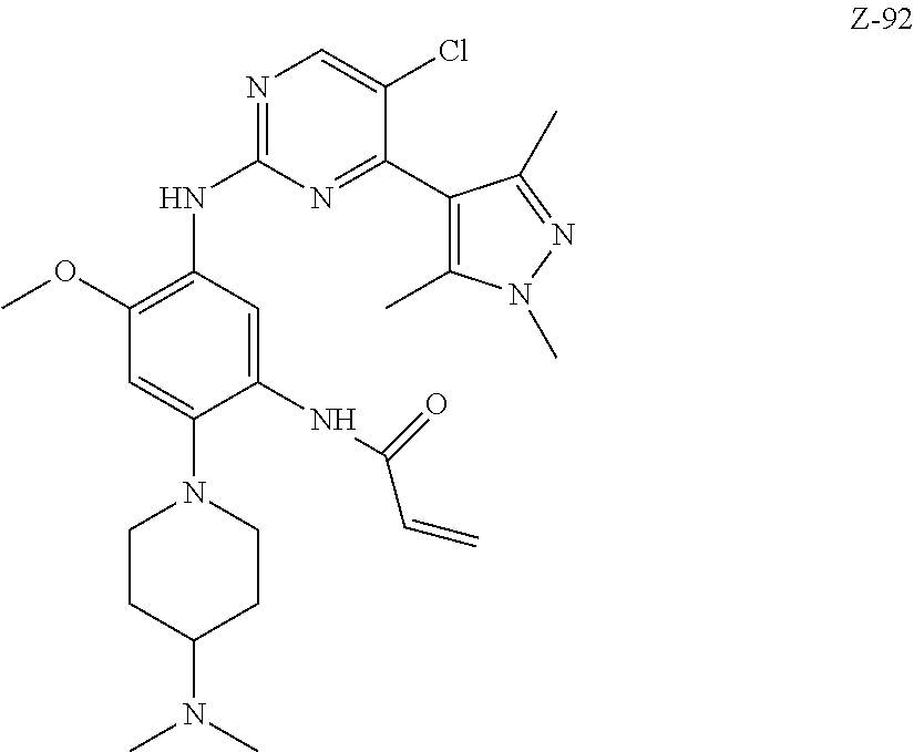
C1CC(N(C)C)CCN1C1=CC(OC)=C(NC2=NC=C(Cl)C(C3=C(C)N(C)N=C3C)=N2)C=C1NC(C=C)=O
